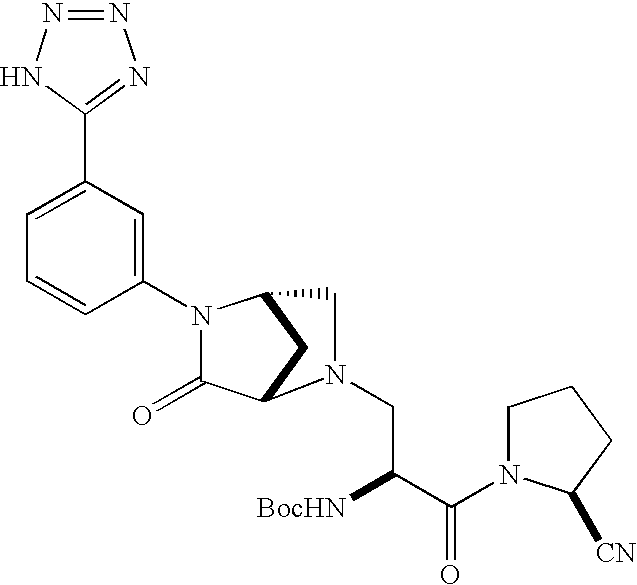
C1(N2C(=O)C3CC2CN3CC([BocHN])C(=O)N2CCCC2[CN])=CC(C2=NN=NN2)=CC=C1
